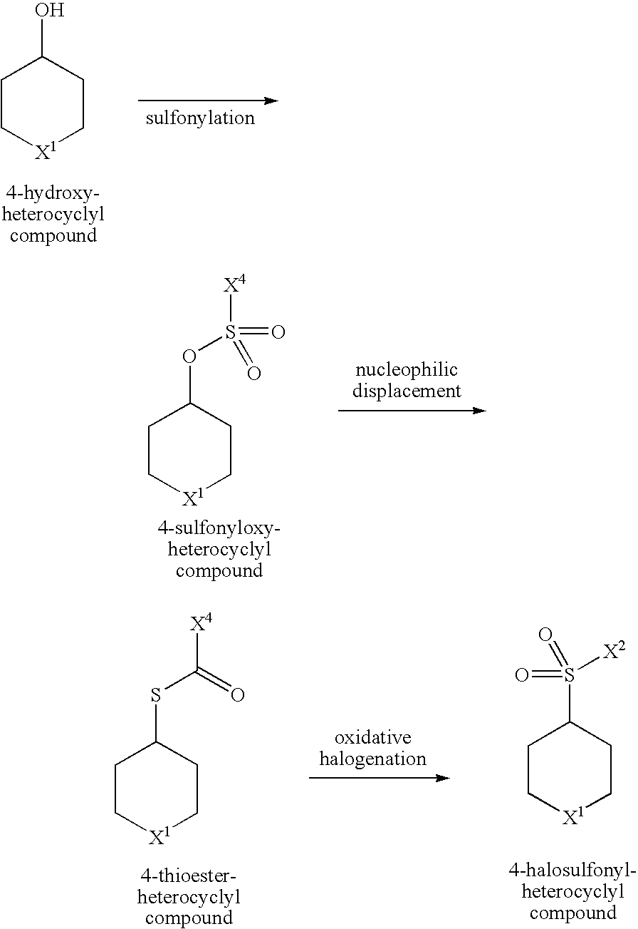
C1C[X1]CCC1O.C1C[X1]CCC1OS([X4])(=O)=O.S(C1CC[X1]CC1)(=O)(=O)[X2].C1C[X1]CCC1SC([X4])=O
